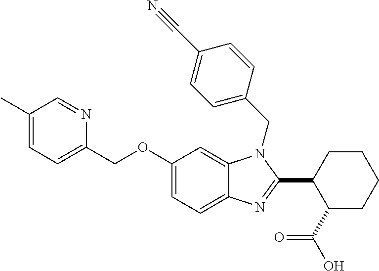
C1(OCC2=CC=C(C)C=N2)=CC=C2C(=C1)N(CC1=CC=C(C#N)C=C1)C(C1CCCCC1C(O)=O)=N2
